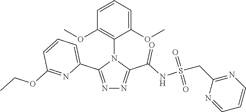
N1=C(C2=CC=CC(OCC)=N2)N(C2=C(OC)C=CC=C2OC)C(C(NS(CC2=NC=CC=N2)(=O)=O)=O)=N1
